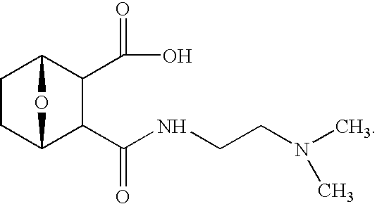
C1CC2C(C(=O)NCCN(C)C)C(C(=O)O)C1O2
